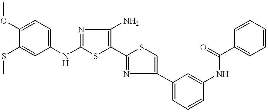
N(C1=NC(N)=C(C2=NC(C3=CC=CC(NC(C4=CC=CC=C4)=O)=C3)=CS2)S1)C1=CC=C(OC)C(SC)=C1
